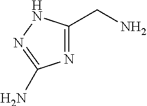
N1=C(CN)NN=C1N
